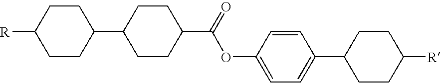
[R]C1CCC(C2CCC(C(=O)OC3=CC=C(C4CCC([R])CC4)C=C3)CC2)CC1
